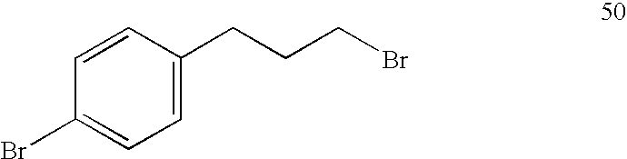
C1(Br)=CC=C(CCCBr)C=C1
